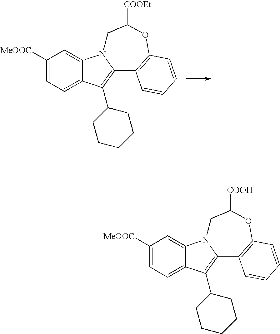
C1([MeOOC])=CC=C2C(=C1)N1C(=C2C2CCCCC2)C2=C(OC([COOEt])C1)C=CC=C2.C1([MeOOC])=CC=C2C(=C1)N1C(=C2C2CCCCC2)C2=C(OC([COOH])C1)C=CC=C2
